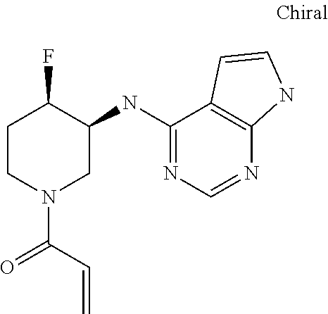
C(C(=O)N1CC(NC2=NC=NC3=C2C=CN3)C(F)CC1)=C
